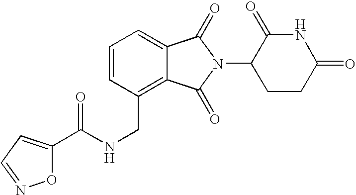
C1=CC(CNC(=O)C2=CC=NO2)=C2C(=C1)C(=O)N(C1CCC(=O)NC1=O)C2=O
